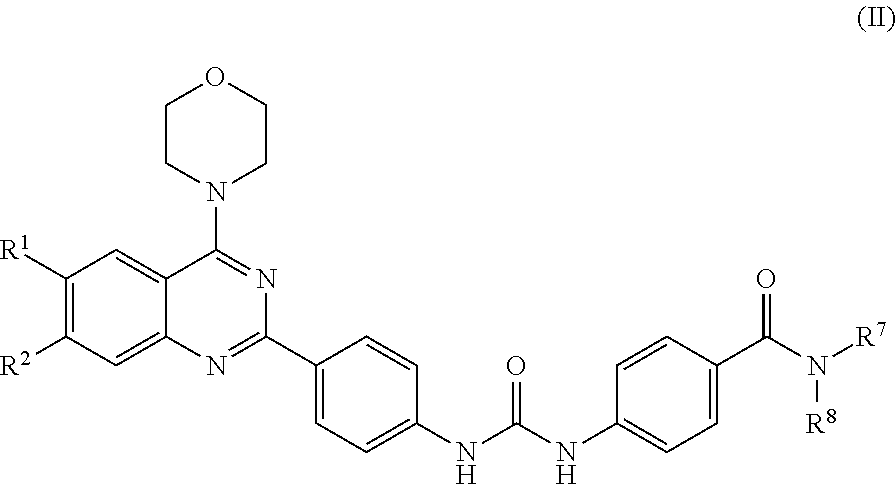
C1([R1])=C([R2])C=C2C(=C1)C(N1CCOCC1)=NC(C1=CC=C(NC(NC3=CC=C(C(=O)N([R8])[R7])C=C3)=O)C=C1)=N2
